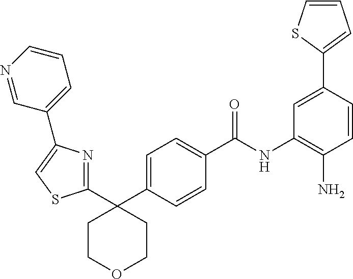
C1=C(C2(C3=NC(C4=CC=CN=C4)=CS3)CCOCC2)C=CC(C(NC2=C(N)C=CC(C3=CC=CS3)=C2)=O)=C1
